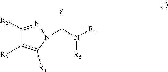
C1([R2])=NN(C(N([R1])[R5])=S)C([R4])=C1[R3]
